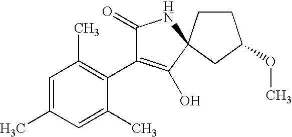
C1=C(C)C=C(C)C(C2=C(O)C3(CCC(OC)C3)NC2=O)=C1C
